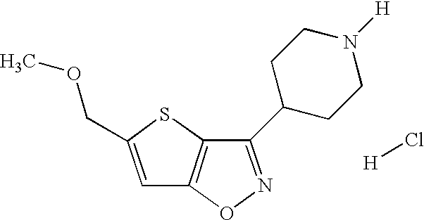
[H]Cl.N1=C(C2CCN([H])CC2)C2=C(O1)C=C(COC)S2
